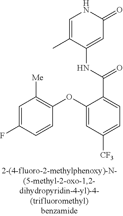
C1=C(C)C(NC(C2=CC=C([CF3])C=C2OC2=C([Me])C=C(F)C=C2)=O)=CC(=O)N1
